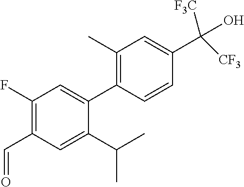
C1=C(C(C)C)C(C2=C(C)C=C(C(O)([F3C])[CF3])C=C2)=CC(F)=C1C=O
